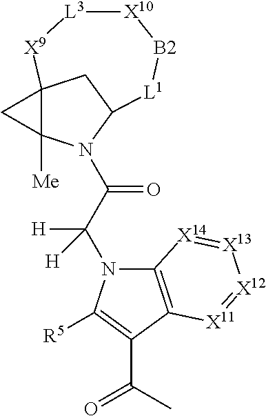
C12([Me])N(C(C(N3C4=C(C(C(C)=O)=C3[R5])[X11]=[X12][X13]=[X14]4)([H])[H])=O)C3CC1([X9][L3][X10][B2][L1]3)C2
